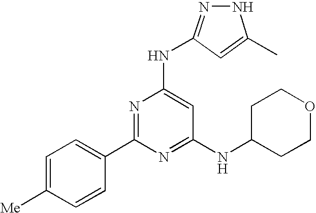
N1N=C(NC2=CC(NC3CCOCC3)=NC(C3=CC=C([Me])C=C3)=N2)C=C1C
